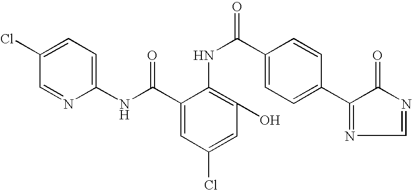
C1(Cl)=CC=C(NC(C2=CC(Cl)=CC(O)=C2NC(=O)C2=CC=C(C3=NC=NC3=O)C=C2)=O)N=C1
